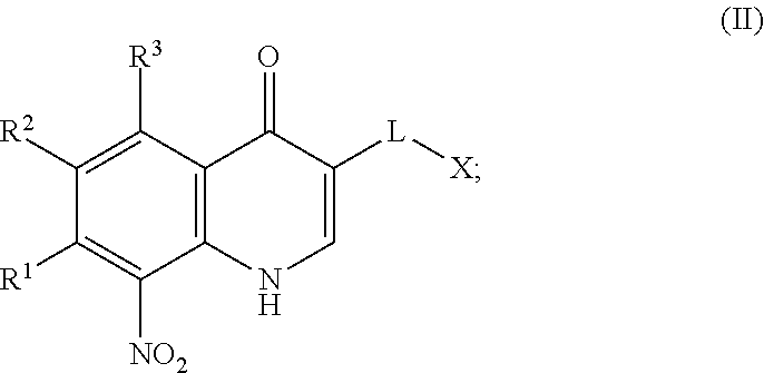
[L]([X])C1=CNC2=C(C([R3])=C([R2])C([R1])=C2[NO2])C1=O
